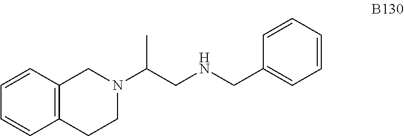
C1=CC2=C(C=C1)CN(C(C)CNCC1=CC=CC=C1)CC2
